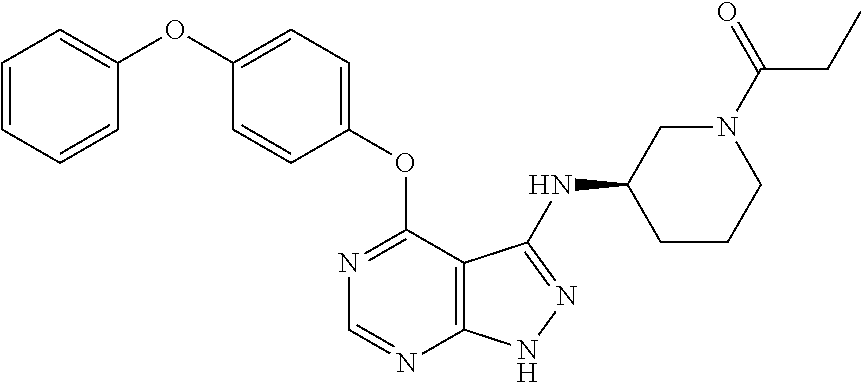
C1=CC=CC(OC2=CC=C(OC3=NC=NC4=C3C(NC3CCCN(C(=O)CC)C3)=NN4)C=C2)=C1
